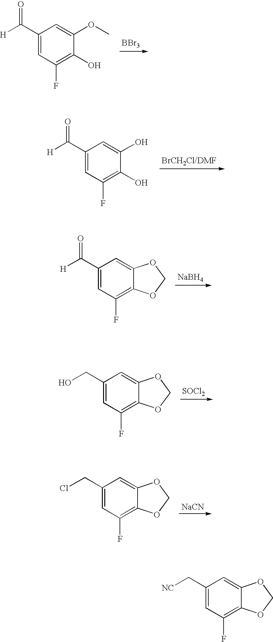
[BBr3].C1(C([H])=O)=CC(F)=C(O)C(OC)=C1.[BrCH2Cl/DMF].C1(C([H])=O)=CC(F)=C(O)C(O)=C1.[NaBH4].C1(C([H])=O)=CC(F)=C2C(=C1)OCO2.[SOCl2].C1(CO)=CC(F)=C2C(=C1)OCO2.[NaCN].C1(CCl)=CC(F)=C2C(=C1)OCO2.C1(C[NC])=CC(F)=C2C(=C1)OCO2
